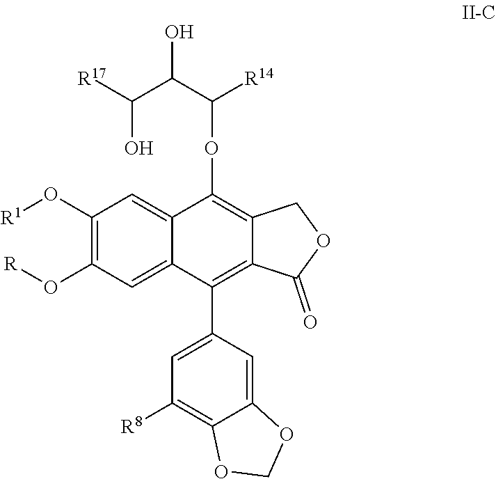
C1(O[R1])=C(O[R])C=C2C(=C1)C(OC(C(C([R17])O)O)[R14])=C1C(=C2C2=CC([R8])=C3C(=C2)OCO3)C(=O)OC1
